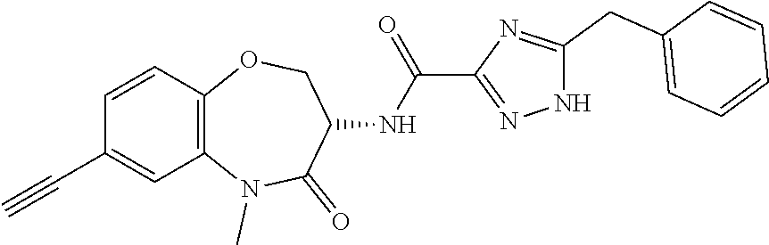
N1C(CC2=CC=CC=C2)=NC(C(NC2C(=O)N(C)C3=C(C=CC(C#C)=C3)OC2)=O)=N1
